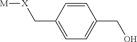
C1=C(C[X][M])C=CC(CO)=C1
